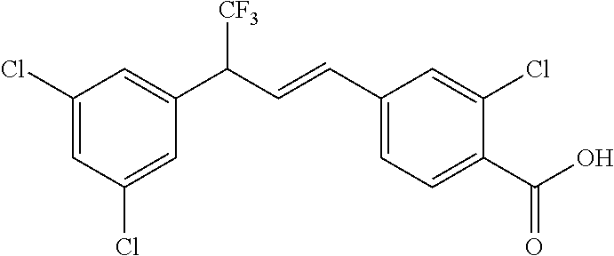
C1(Cl)=CC(C(C=CC2=CC=C(C(O)=O)C(Cl)=C2)[CF3])=CC(Cl)=C1
